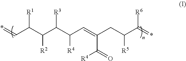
C([R4])(C=C(C([R4])=O)CC([R5])C(=*)[R6])C(C([R2])C(C=*)[R1])[R3]
